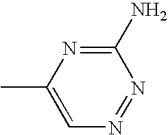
C1(C)=CN=NC(N)=N1
